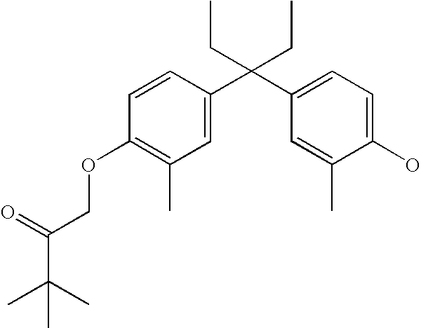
C1=C(C(C2=CC=C(O)C(C)=C2)(CC)CC)C=CC(OCC(C(C)(C)C)=O)=C1C
